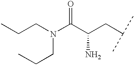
CCCN(C(C(CC(C)C)N)=O)CCC
